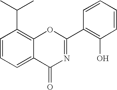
C1=CC=C2C(=C1C(C)C)OC(C1=C(O)C=CC=C1)=NC2=O
